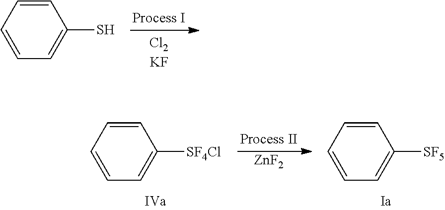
C1=CC=CC([SF4Cl])=C1.[ZnF2].C1=CC=CC([SF5])=C1.C1=CC=CC(S)=C1
